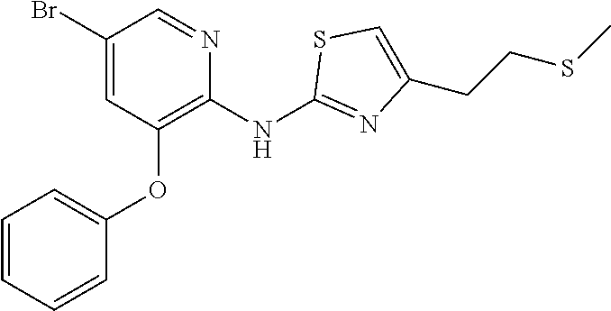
BrC1=CC(OC2=CC=CC=C2)=C(NC2=NC(CCSC)=CS2)N=C1
